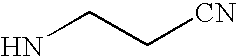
NCC[CN]
